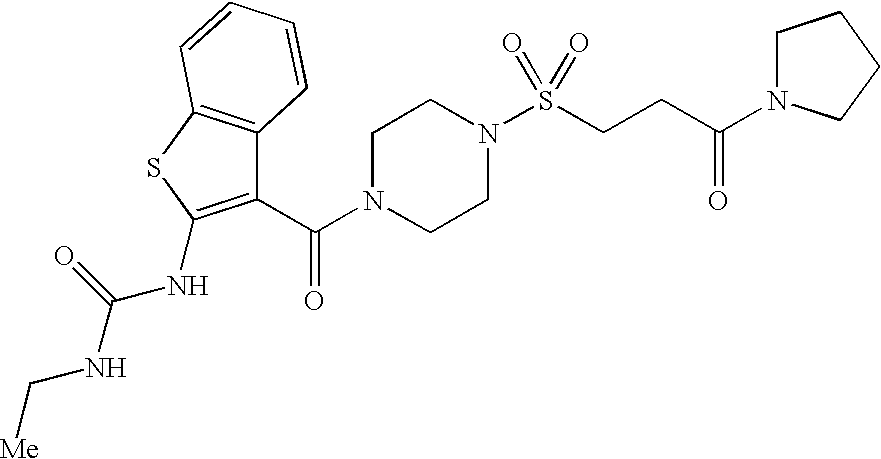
C1N(C(C2=C(NC(NC[Me])=O)SC3=C2C=CC=C3)=O)CCN(S(CCC(N2CCCC2)=O)(=O)=O)C1
